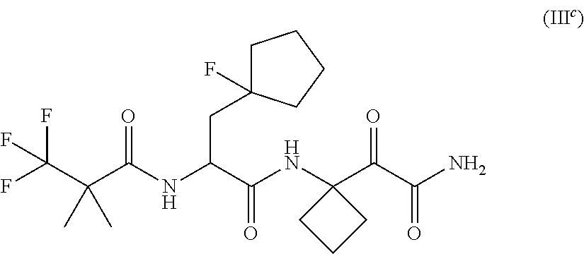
C(C(NC(C(NC1(C(C(N)=O)=O)CCC1)=O)CC1(F)CCCC1)=O)(C(F)(F)F)(C)C
